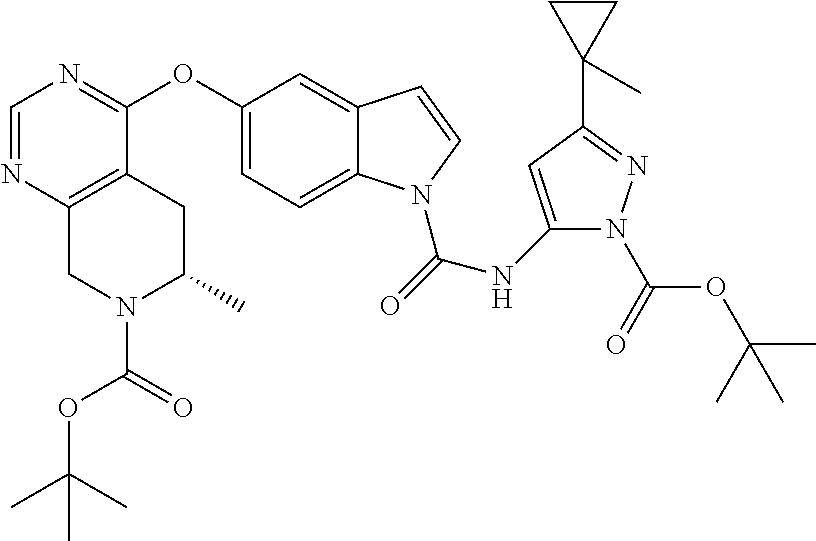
C1=NC2=C(C(OC3=CC=C4C(=C3)C=CN4C(NC3=CC(C4(C)CC4)=NN3C(=O)OC(C)(C)C)=O)=N1)CC(C)N(C(OC(C)(C)C)=O)C2
